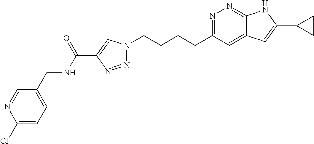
N1=C(CCCCN2N=NC(C(NCC3=CC=C(Cl)N=C3)=O)=C2)C=C2C(=N1)NC(C1CC1)=C2
